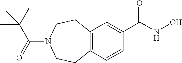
C12=C(C=C(C(NO)=O)C=C1)CCN(C(=O)C(C)(C)C)CC2
